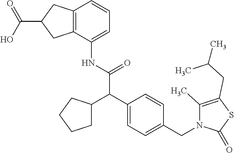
C1(NC(C(C2=CC=C(CN3C(C)=C(CC(C)C)SC3=O)C=C2)C2CCCC2)=O)=CC=CC2=C1CC(C(O)=O)C2
